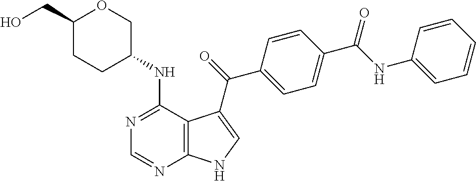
C1(CO)CCC(NC2=NC=NC3=C2C(C(=O)C2=CC=C(C(NC4=CC=CC=C4)=O)C=C2)=CN3)CO1
